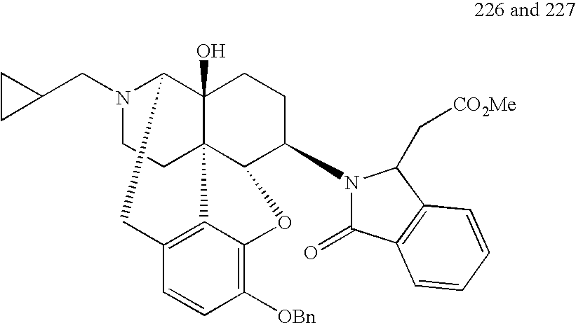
N1(CC2CC2)CCC23C4(O)C1CC1=C2C(=C([OBn])C=C1)OC3C(N1C(=O)C2=C(C1C[CO2Me])C=CC=C2)CC4
